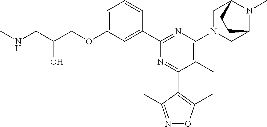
C1=C(OCC(CNC)O)C=C(C2=NC(N3CC4N(C)C(C3)CC4)=C(C)C(C3=C(C)ON=C3C)=N2)C=C1
